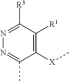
C1([X]C)=C([R1])C([R3])=NN=C1C
